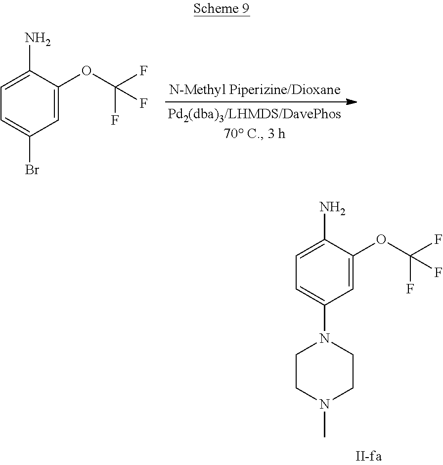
C1(N)=CC=C(N2CCN(C)CC2)C=C1OC(F)(F)F.C1(N)=CC=C(Br)C=C1OC(F)(F)F
